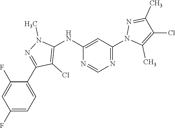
N1=C(N2C(C)=C(Cl)C(C)=N2)C=C(NC2=C(Cl)C(C3=CC=C(F)C=C3F)=NN2C)N=C1
